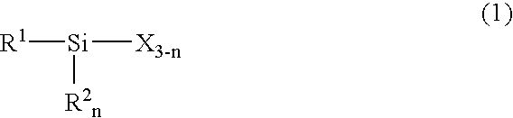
[R1][Si]([X3-n])[R2n]
